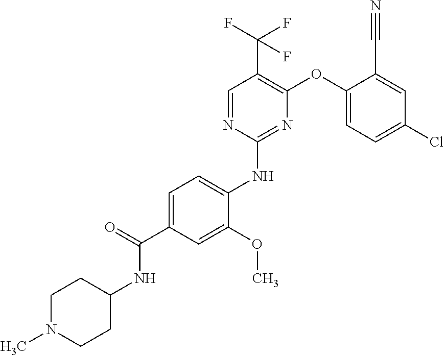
C1=C(C(=O)NC2CCN(C)CC2)C=C(OC)C(NC2=NC(OC3=CC=C(Cl)C=C3C#N)=C(C(F)(F)F)C=N2)=C1
